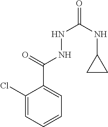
C1(Cl)=CC=CC=C1C(=O)NNC(=O)NC1CC1
